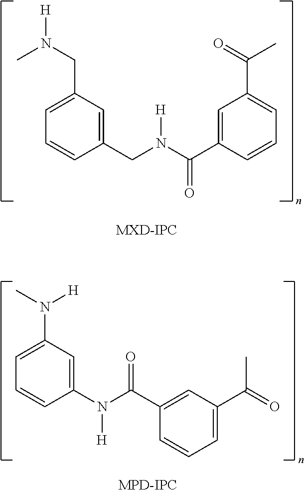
C1=C(CN(C)[H])C=C(CN(C(C2=CC(C(C)=O)=CC=C2)=O)[H])C=C1.C1=C(N(C)[H])C=C(N(C(C2=CC(C(=O)C)=CC=C2)=O)[H])C=C1
